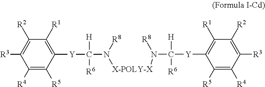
C1([R4])=C([R5])C([Y]C([H])([R6])N([X-POLY-X]N(C([Y]C2=C([R1])C([R2])=C([R3])C([R4])=C2[R5])([H])[R6])[R8])[R8])=C([R1])C([R2])=C1[R3]
